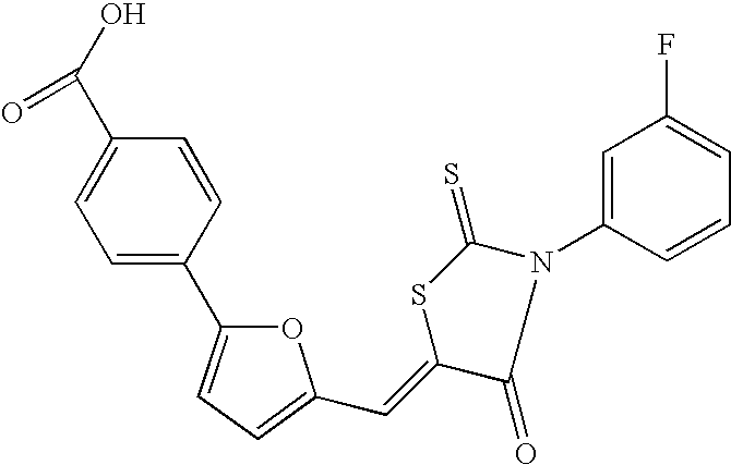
C1=C(C2=CC=C(C=C3C(=O)N(C4=CC(F)=CC=C4)C(=S)S3)O2)C=CC(C(O)=O)=C1
